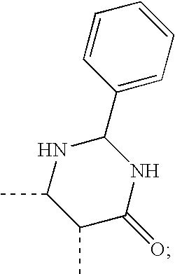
C1=CC=CC(C2NC(=O)C(C)C(C)N2)=C1
